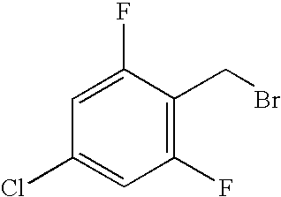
C1=C(F)C(CBr)=C(F)C=C1Cl
